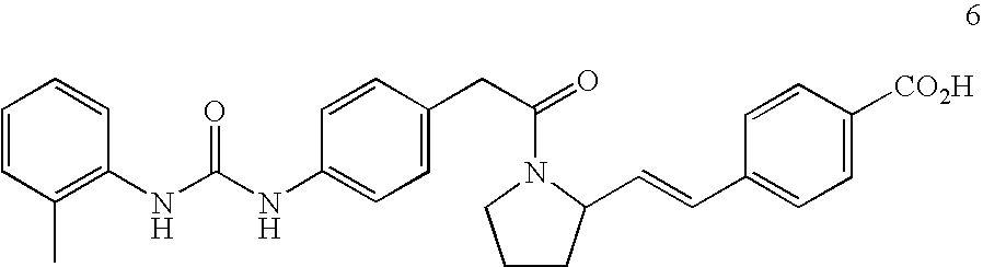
C1(NC(NC2=CC=C(CC(=O)N3CCCC3C=CC3=CC=C([CO2H])C=C3)C=C2)=O)=C(C)C=CC=C1
